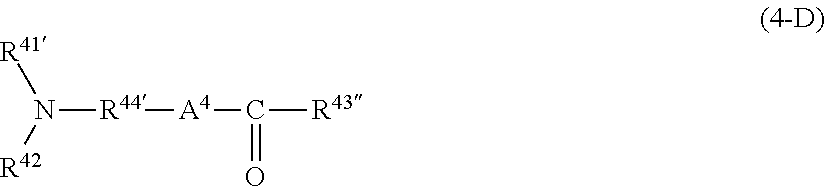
N([R44][A4]C([R43])=O)([R42])[R41]
